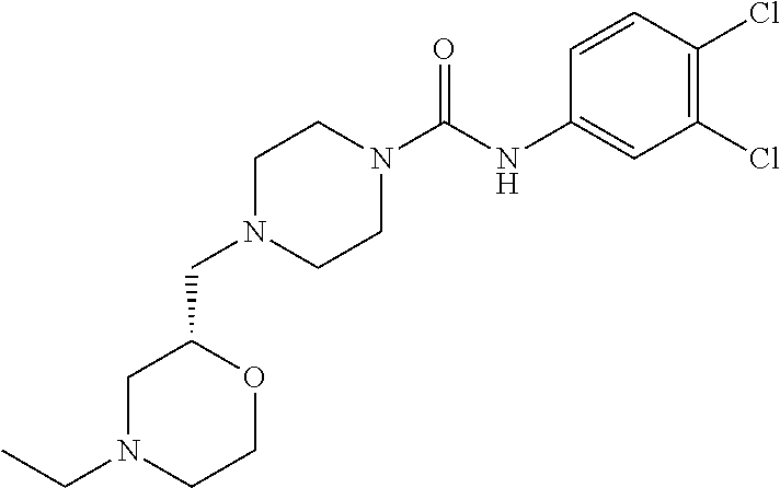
C1N(CC)CCOC1CN1CCN(C(NC2=CC(Cl)=C(Cl)C=C2)=O)CC1
